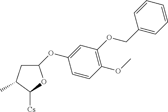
C1C(C)C([Cs])OC1OC1=CC(OCC2=CC=CC=C2)=C(OC)C=C1
